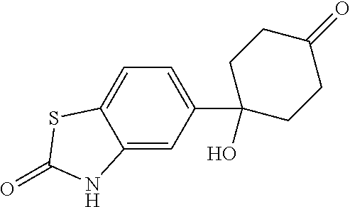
C12=CC(C3(O)CCC(=O)CC3)=CC=C1SC(=O)N2
